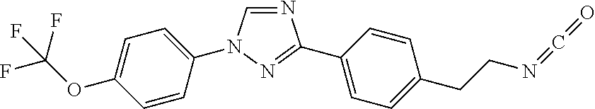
N1=CN(C2=CC=C(OC(F)(F)F)C=C2)N=C1C1=CC=C(CCN=C=O)C=C1
